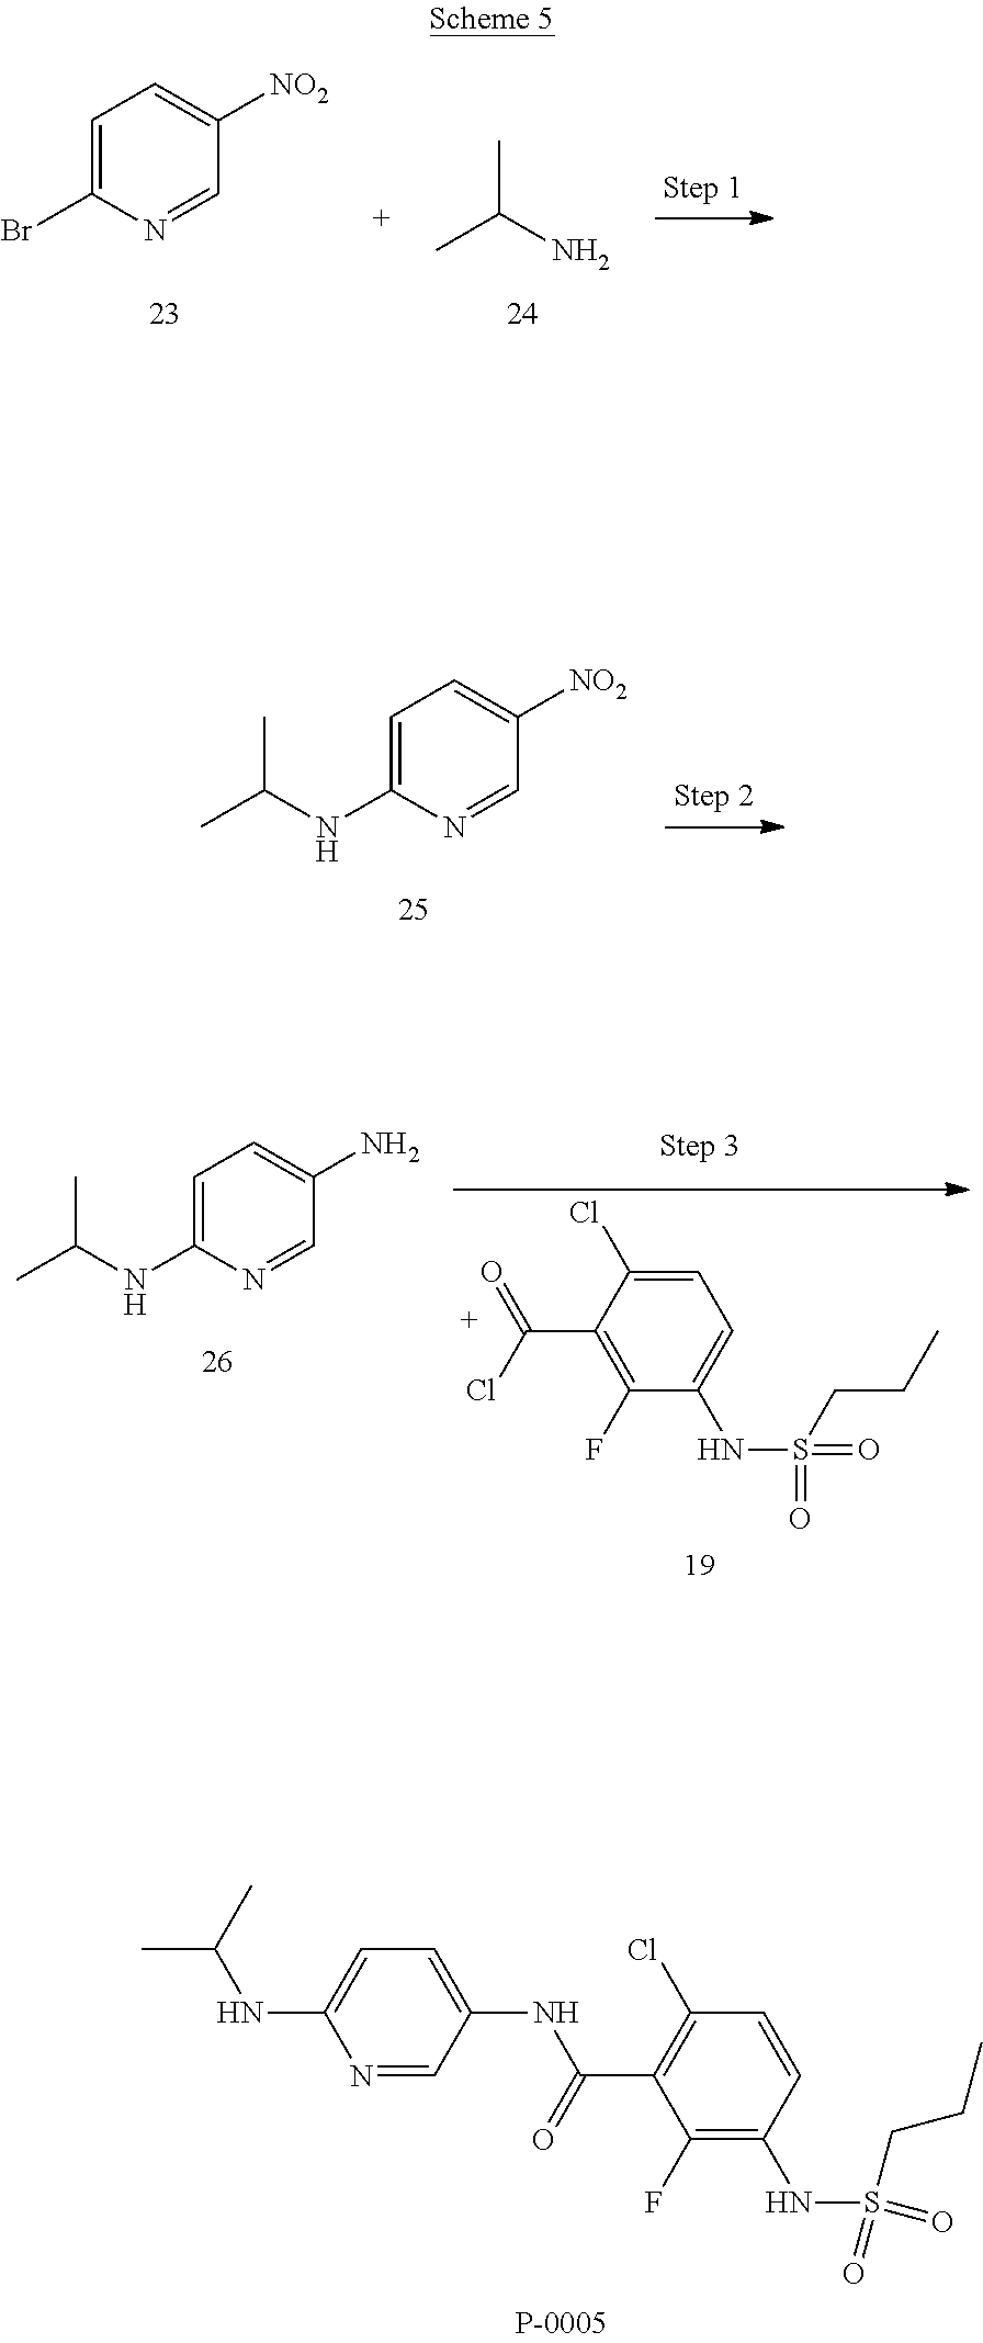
CC(N)C.C1=C(Br)N=CC([NO2])=C1.C1=C(NC(C)C)N=CC([NO2])=C1.C1=C(Cl)C(C(=O)Cl)=C(F)C(NS(=O)(=O)CCC)=C1.C1=C(NC(C)C)N=CC(N)=C1.C1=CC(NS(=O)(CCC)=O)=C(F)C(C(NC2=CC=C(NC(C)C)N=C2)=O)=C1Cl
